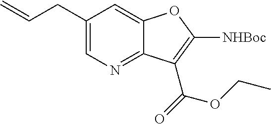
C1(CC=C)=CN=C2C(=C1)OC([NHBoc])=C2C(OCC)=O
